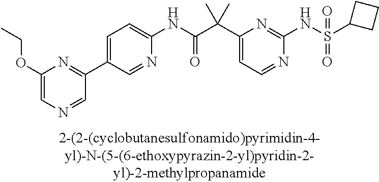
N1=CC=C(C(C(NC2=CC=C(C3=NC(OCC)=CN=C3)C=N2)=O)(C)C)N=C1NS(=O)(=O)C1CCC1
